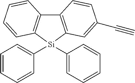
C12=C([Si](C3=CC=CC=C3)(C3=CC=CC=C3)C3=C1C=CC=C3)C=C(C#C)C=C2
